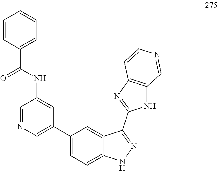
C1(C(NC2=CC(C3=CC=C4C(=C3)C(C3=NC5=C(N3)C=NC=C5)=NN4)=CN=C2)=O)=CC=CC=C1
